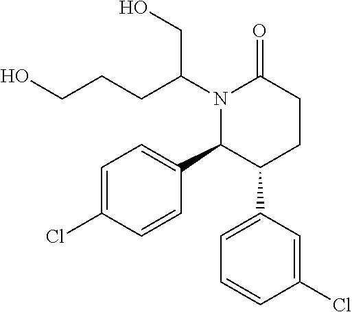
N1(C(CO)CCCO)C(C2=CC=C(Cl)C=C2)C(C2=CC=CC(Cl)=C2)CCC1=O
